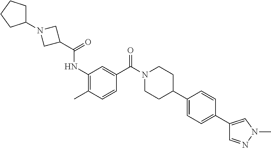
CC1=C(NC(=O)C2CN(C3CCCC3)C2)C=C(C(N2CCC(C3=CC=C(C4=CN(C)N=C4)C=C3)CC2)=O)C=C1
